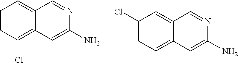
C1(Cl)=CC=C2C(=C1)C=NC(N)=C2.C1=CC(Cl)=C2C(=C1)C=NC(N)=C2
